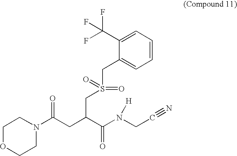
C1OCCN(C(CC(C(=O)N(CC#N)[H])CS(CC2=CC=CC=C2C(F)(F)F)(=O)=O)=O)C1
